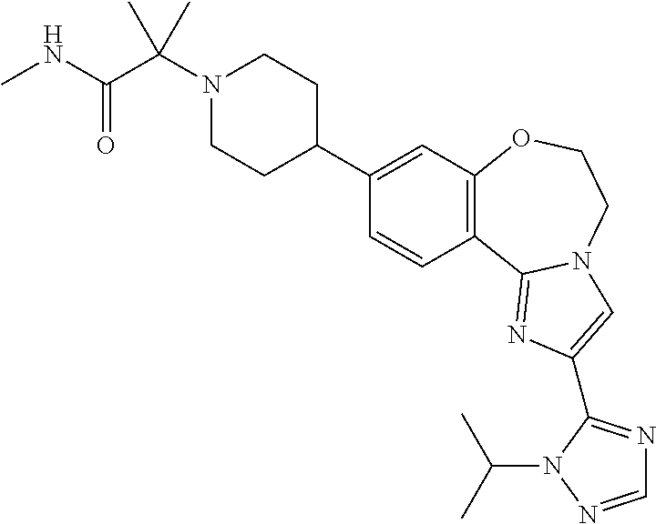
C1(C2CCN(C(C(NC)=O)(C)C)CC2)=CC2=C(C=C1)C1=NC(C3=NC=NN3C(C)C)=CN1CCO2
